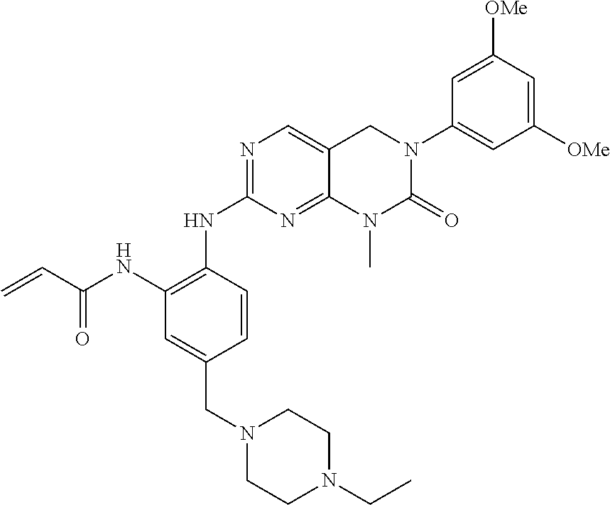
C12=NC(NC3=C(NC(C=C)=O)C=C(CN4CCN(CC)CC4)C=C3)=NC=C1CN(C1=CC([OMe])=CC([OMe])=C1)C(=O)N2C
